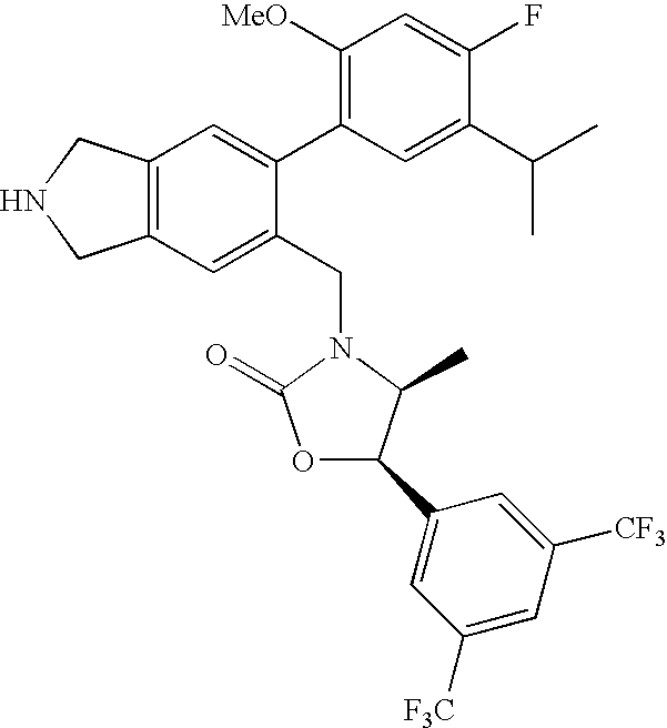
C12=C(C=C(CN3C(=O)OC(C4=CC([F3C])=CC([CF3])=C4)C3C)C(C3=C([MeO])C=C(F)C(C(C)C)=C3)=C1)CNC2
